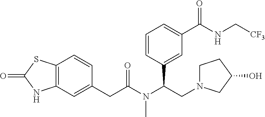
C12=C(C=C(CC(N(C(CN3CCC(O)C3)C3=CC(C(NC[CF3])=O)=CC=C3)C)=O)C=C1)NC(=O)S2
